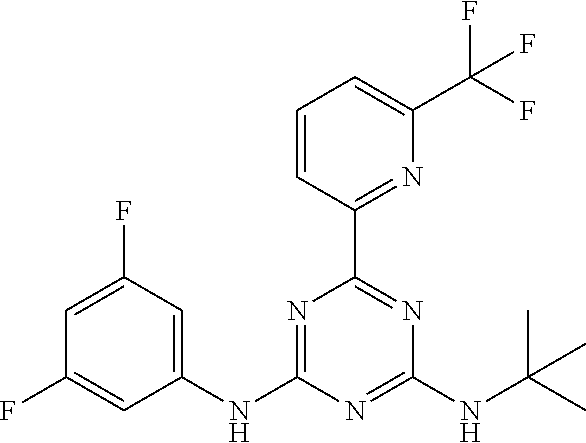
C1=C(F)C=C(NC2=NC(C3=NC(C(F)(F)F)=CC=C3)=NC(NC(C)(C)C)=N2)C=C1F
